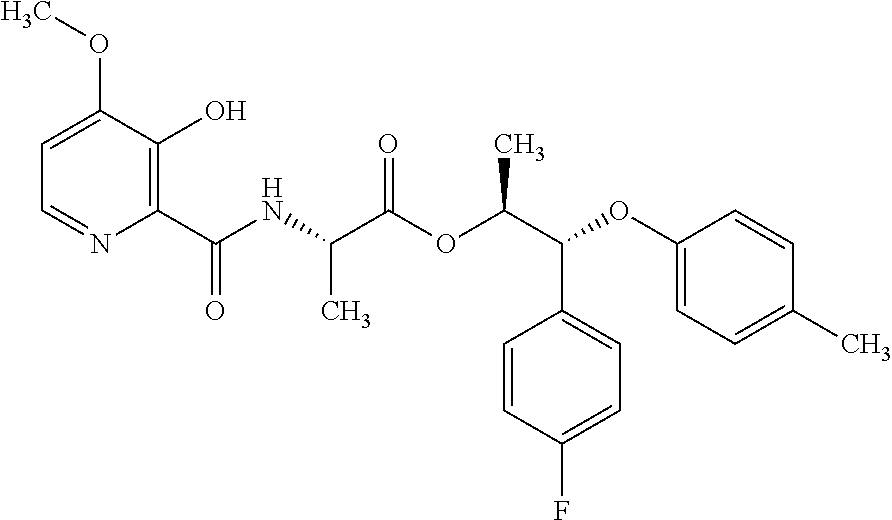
C1=C(OC)C(O)=C(C(NC(C(OC(C(OC2=CC=C(C)C=C2)C2=CC=C(F)C=C2)C)=O)C)=O)N=C1
